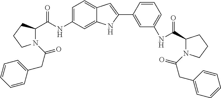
N1(C(CC2=CC=CC=C2)=O)C(C(NC2=CC=C3C(=C2)NC(C2=CC(NC(=O)C4N(C(=O)CC5=CC=CC=C5)CCC4)=CC=C2)=C3)=O)CCC1
